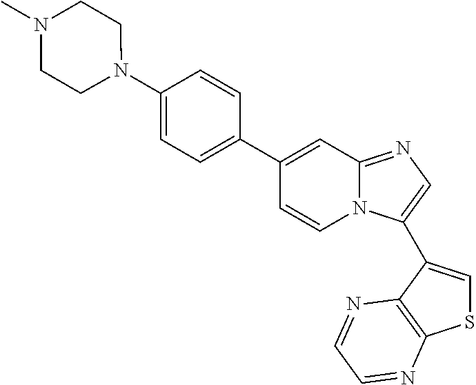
C1(C2=CC=C(N3CCN(C)CC3)C=C2)=CC2=NC=C(C3=CSC4=C3N=CC=N4)N2C=C1
